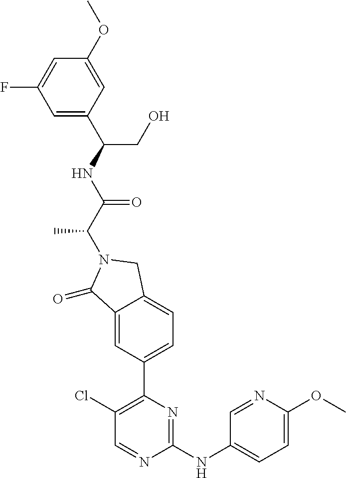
C1(=O)C2=CC(C3=C(Cl)C=NC(NC4=CC=C(OC)N=C4)=N3)=CC=C2CN1C(C(=O)NC(CO)C1=CC(F)=CC(OC)=C1)C
